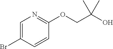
C1=C(Br)C=CC(OCC(O)(C)C)=N1
